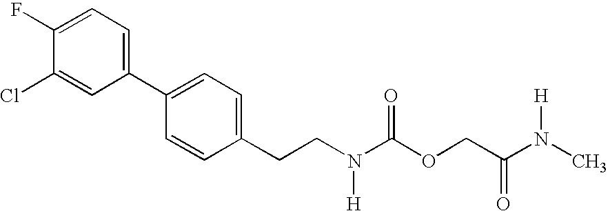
C(CN(C(OCC(N(C)[H])=O)=O)[H])C1=CC=C(C2=CC=C(F)C(Cl)=C2)C=C1
